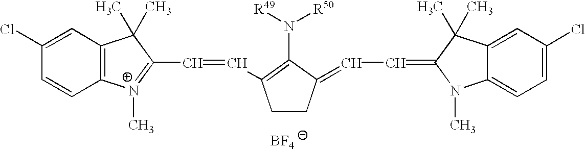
C12=C(C=C(Cl)C=C1)C(C)(C)C(C=CC1=C(N([R49])[R50])C(=CC=C3N(C)C4=CC=C(Cl)C=C4C3(C)C)CC1)=[N+]2C.[BF4]
